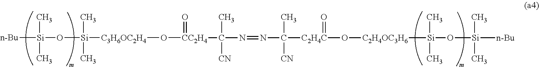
[n-Bu][Si](C)(C)O[Si](C)(C)[C3H6OC2H4]O[CC2H4](=O)C([CN])(C)N=NC([CN])(C)[C2H4C](=O)O[C2H4OC3H6][Si](C)(C)O[Si](C)(C)[n-Bu]
